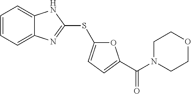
C1=CC=C2C(=C1)NC(SC1=CC=C(C(N3CCOCC3)=O)O1)=N2
